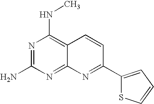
C12=NC(N)=NC(NC)=C1C=CC(C1=CC=CS1)=N2
